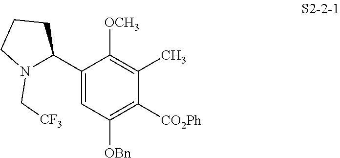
C1(C2N(C[CF3])CCC2)=CC([OBn])=C([CO2Ph])C(C)=C1[OCH3]
